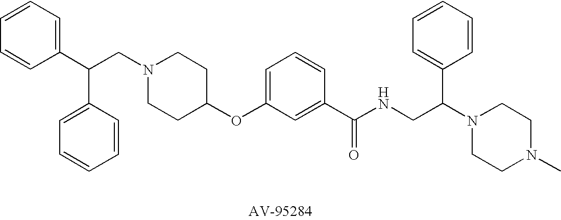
C1(C(C2=CC=CC=C2)CN2CCC(OC3=CC=CC(C(NCC(N4CCN(C)CC4)C4=CC=CC=C4)=O)=C3)CC2)=CC=CC=C1
